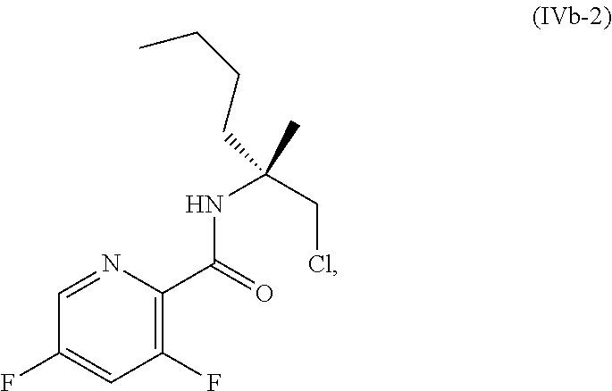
C1=NC(C(=O)NC(CCCC)(CCl)C)=C(F)C=C1F
